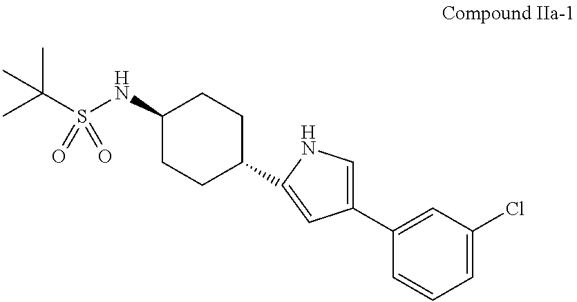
C1(NS(C(C)(C)C)(=O)=O)CCC(C2=CC(C3=CC(Cl)=CC=C3)=CN2)CC1
